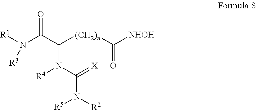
O=C(C([(CH2)n]C([NHOH])=O)N(C(=[X])N([R2])[R5])[R4])N([R1])[R3]
